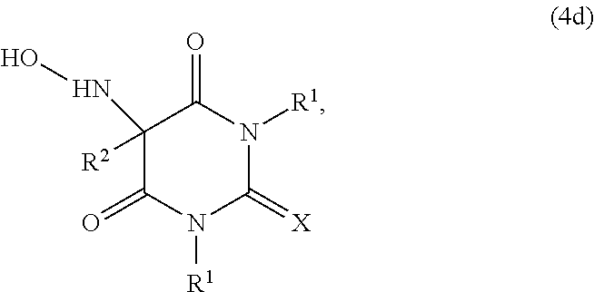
C1(NO)([R2])C(=O)N([R1])C(=[X])N([R1])C1=O
